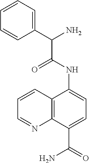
C12=C(C(C(=O)N)=CC=C1NC(=O)C(C1=CC=CC=C1)N)N=CC=C2
